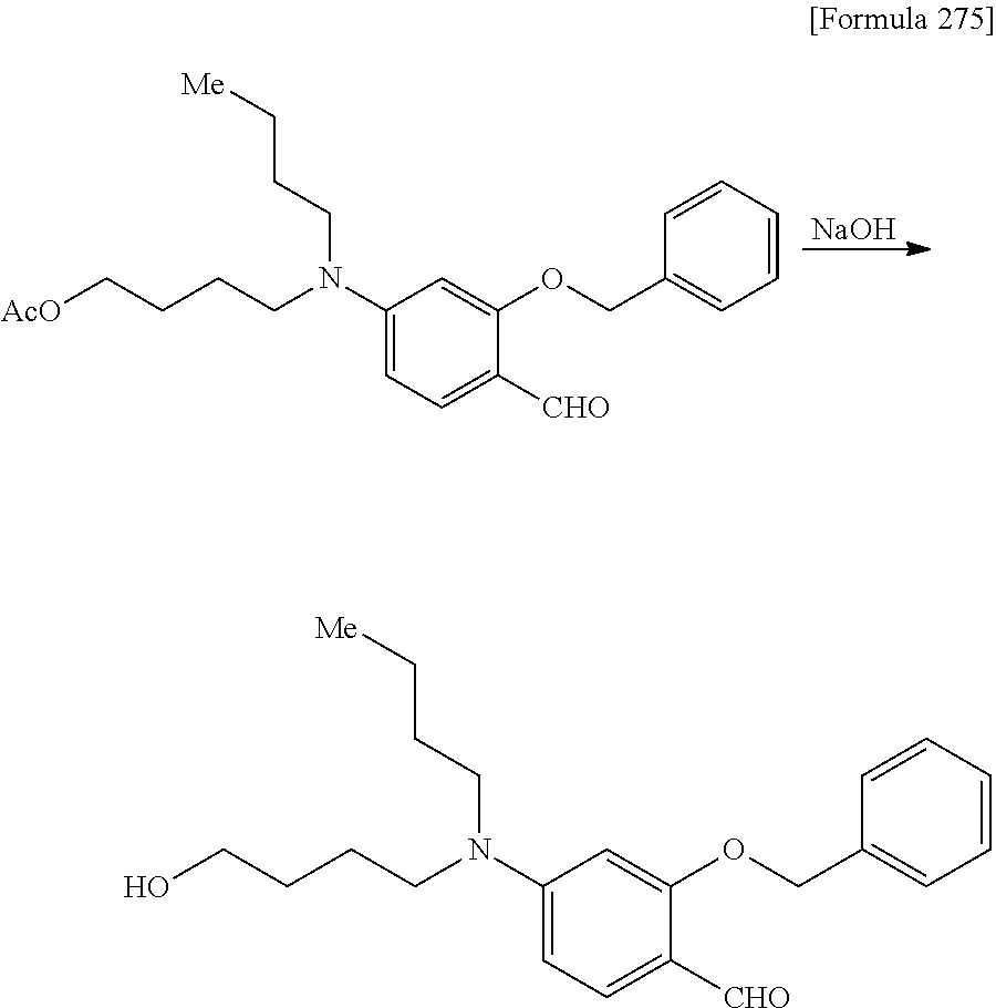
[NaOH].[AcO]CCCCN(CCC[Me])C1=CC=C([CHO])C(OCC2=CC=CC=C2)=C1.OCCCCN(CCC[Me])C1=CC=C([CHO])C(OCC2=CC=CC=C2)=C1
